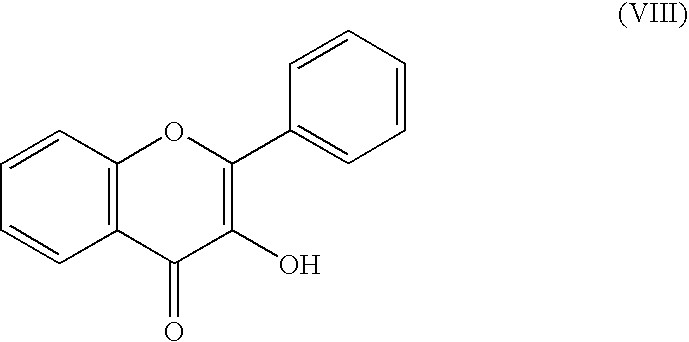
C12=C(C=CC=C1)OC(C1=CC=CC=C1)=C(O)C2=O
